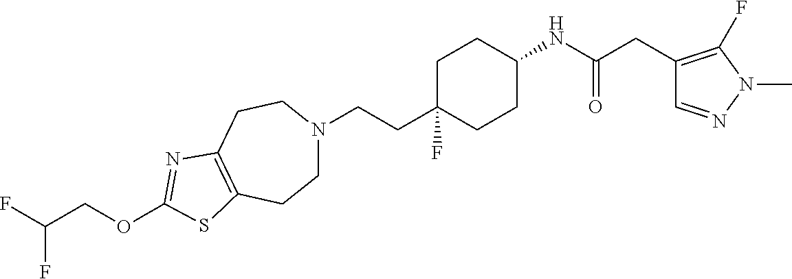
C1N(CCC2(F)CCC(NC(CC3=C(F)N(C)N=C3)=O)CC2)CCC2=C(C1)SC(OCC(F)F)=N2
